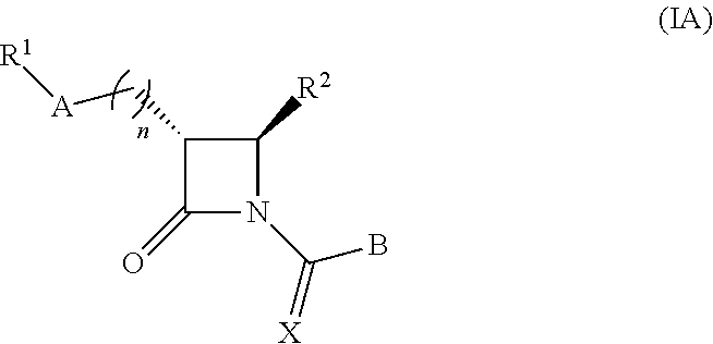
C1(C[A][R1])C(=O)N(C(B)=[X])C1[R2]
